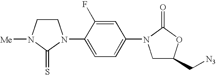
C1CN([Me])C(=S)N1C1=CC=C(N2CC(C[N3])OC2=O)C=C1F
